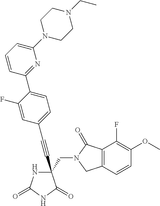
C(#CC1(CN2C(=O)C3=C(C2)C=CC(OC)=C3F)NC(=O)NC1=O)C1=CC=C(C2=NC(N3CCN(CC)CC3)=CC=C2)C(F)=C1
